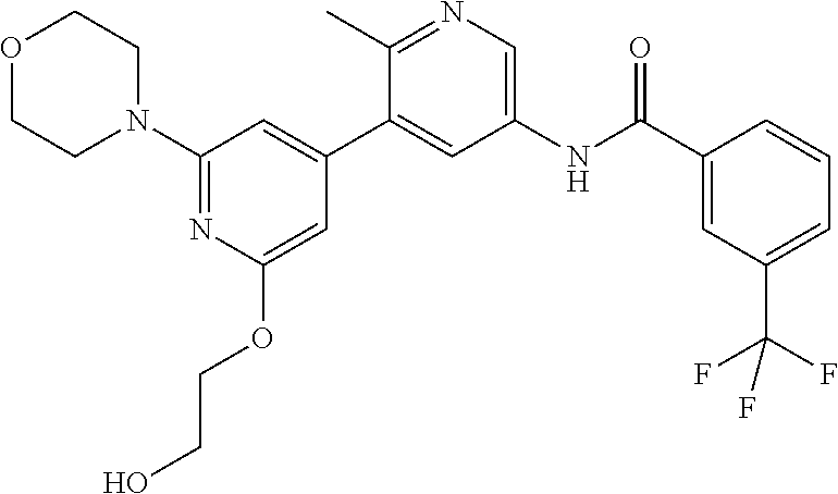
O1CCN(C2=NC(OCCO)=CC(C3=CC(NC(C4=CC(C(F)(F)F)=CC=C4)=O)=CN=C3C)=C2)CC1
